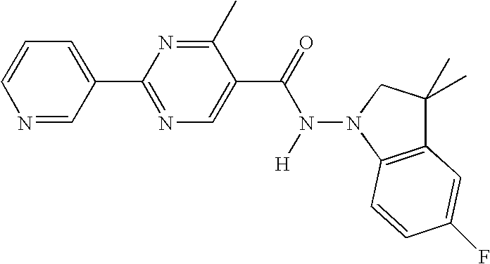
C1=CN=CC(C2=NC=C(C(N(N3C4=C(C(C)(C)C3)C=C(F)C=C4)[H])=O)C(C)=N2)=C1
